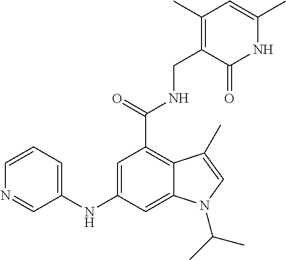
C1(NC2=CC=CN=C2)=CC(C(=O)NCC2=C(C)C=C(C)NC2=O)=C2C(=C1)N(C(C)C)C=C2C
